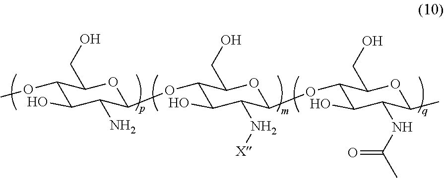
C1(OC)C(O)C(N)C(OC2C(O)C(N[X])C(OC3C(O)C(NC(C)=O)C(C)OC3CO)OC2CO)OC1CO
